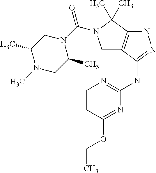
N(C1=NNC2=C1CN(C(N1CC(C)N(C)CC1C)=O)C2(C)C)C1=NC=CC(OCC)=N1
